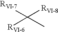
C([RVI-8])([RVI-7])([RVI-6])C
